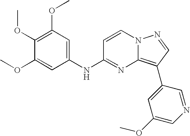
C1(OC)=C(OC)C=C(NC2=NC3=C(C4=CC(OC)=CN=C4)C=NN3C=C2)C=C1OC
